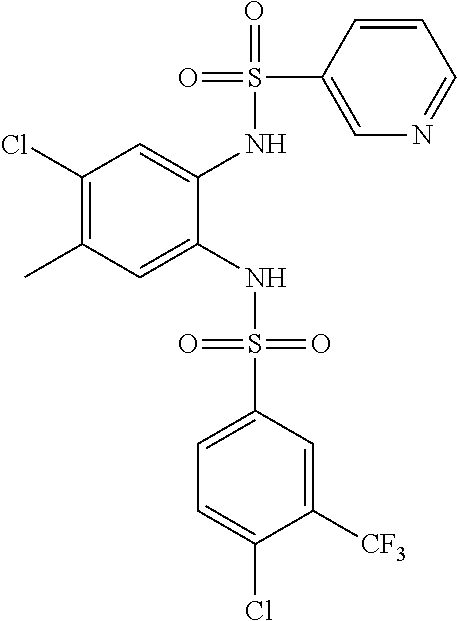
C1(Cl)=C(C)C=C(NS(=O)(=O)C2=CC=C(Cl)C([CF3])=C2)C(NS(=O)(C2=CN=CC=C2)=O)=C1
